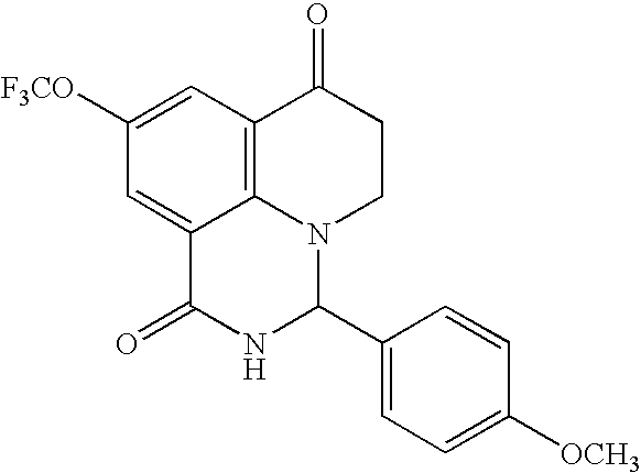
C1([F3CO])=CC2=C3C(=C1)C(=O)NC(C1=CC=C([OCH3])C=C1)N3CCC2=O
